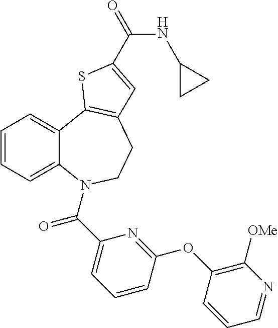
C1=CC=C2C(=C1)C1=C(CCN2C(C2=CC=CC(OC3=C([OMe])N=CC=C3)=N2)=O)C=C(C(=O)NC2CC2)S1
